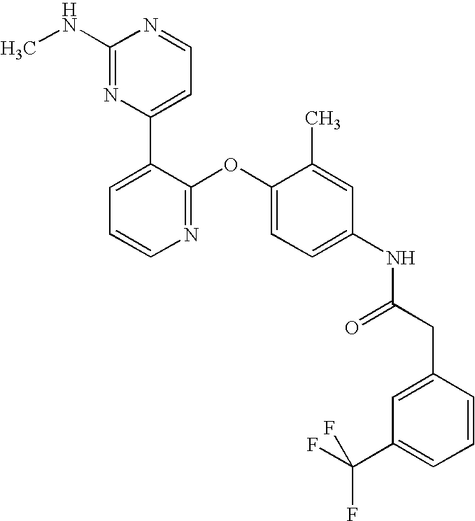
C1(NC)=NC(C2=CC=CN=C2OC2=CC=C(NC(CC3=CC(C(F)(F)F)=CC=C3)=O)C=C2C)=CC=N1
